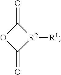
C1(=O)OC(=O)[R2]1[R1]
